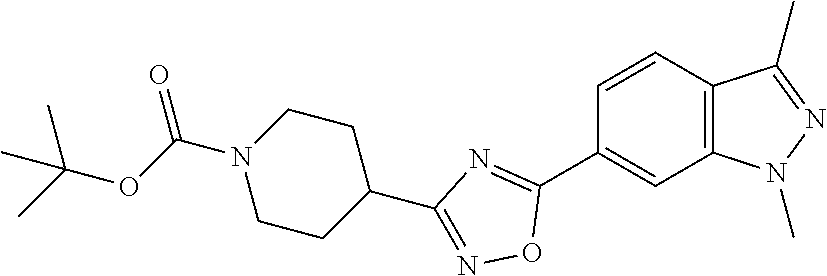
C1=CC2=C(C=C1C1=NC(C3CCN(C(OC(C)(C)C)=O)CC3)=NO1)N(C)N=C2C
